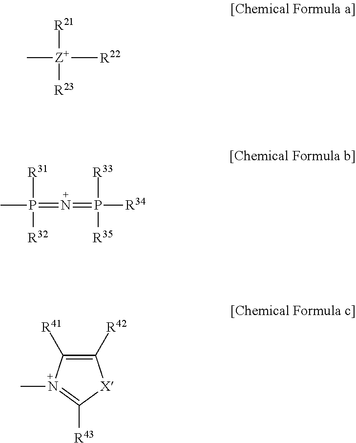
C[Z+]([R22])([R21])[R23].CP(=N=P([R34])([R33])[R35])([R31])[R32].C1([R41])=C([R42])[X]C([R43])=N1C
